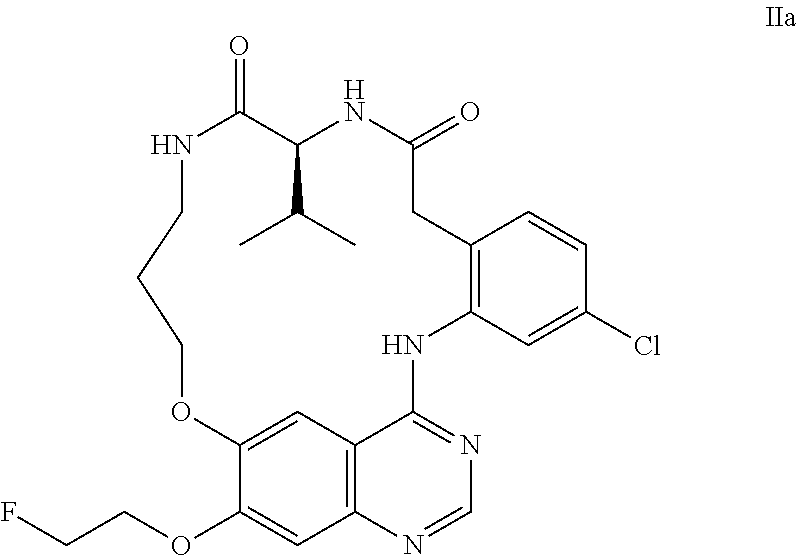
C12=C(C=C(Cl)C=C1)NC1=NC=NC3=C1C=C(C(OCCF)=C3)OCCCNC(=O)C(C(C)C)NC(=O)C2
